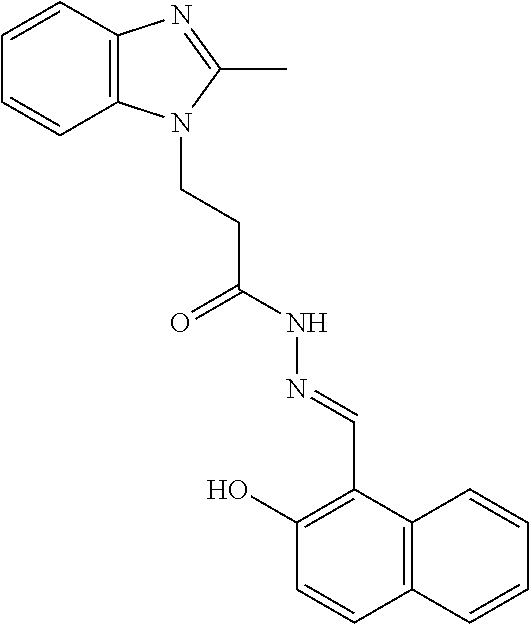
C1=CC2=C(C=C1)N=C(C)N2CCC(NN=CC1=C(O)C=CC2=C1C=CC=C2)=O
